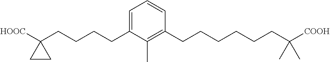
C1=C(CCCCC2([HOOC])CC2)C(C)=C(CCCCCCC([COOH])(C)C)C=C1
